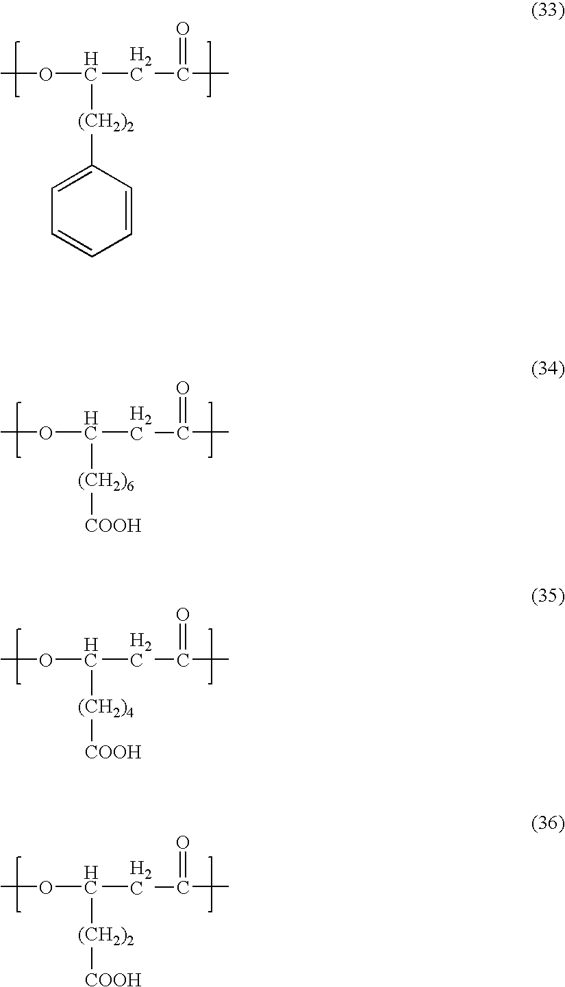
C1=C([(CH2)2]C(CC(=O)C)OC)C=CC=C1.[COOH][(CH2)6]C(CC(=O)C)OC.[COOH][(CH2)4]C(CC(=O)C)OC.[COOH][(CH2)2]C(CC(=O)C)OC
